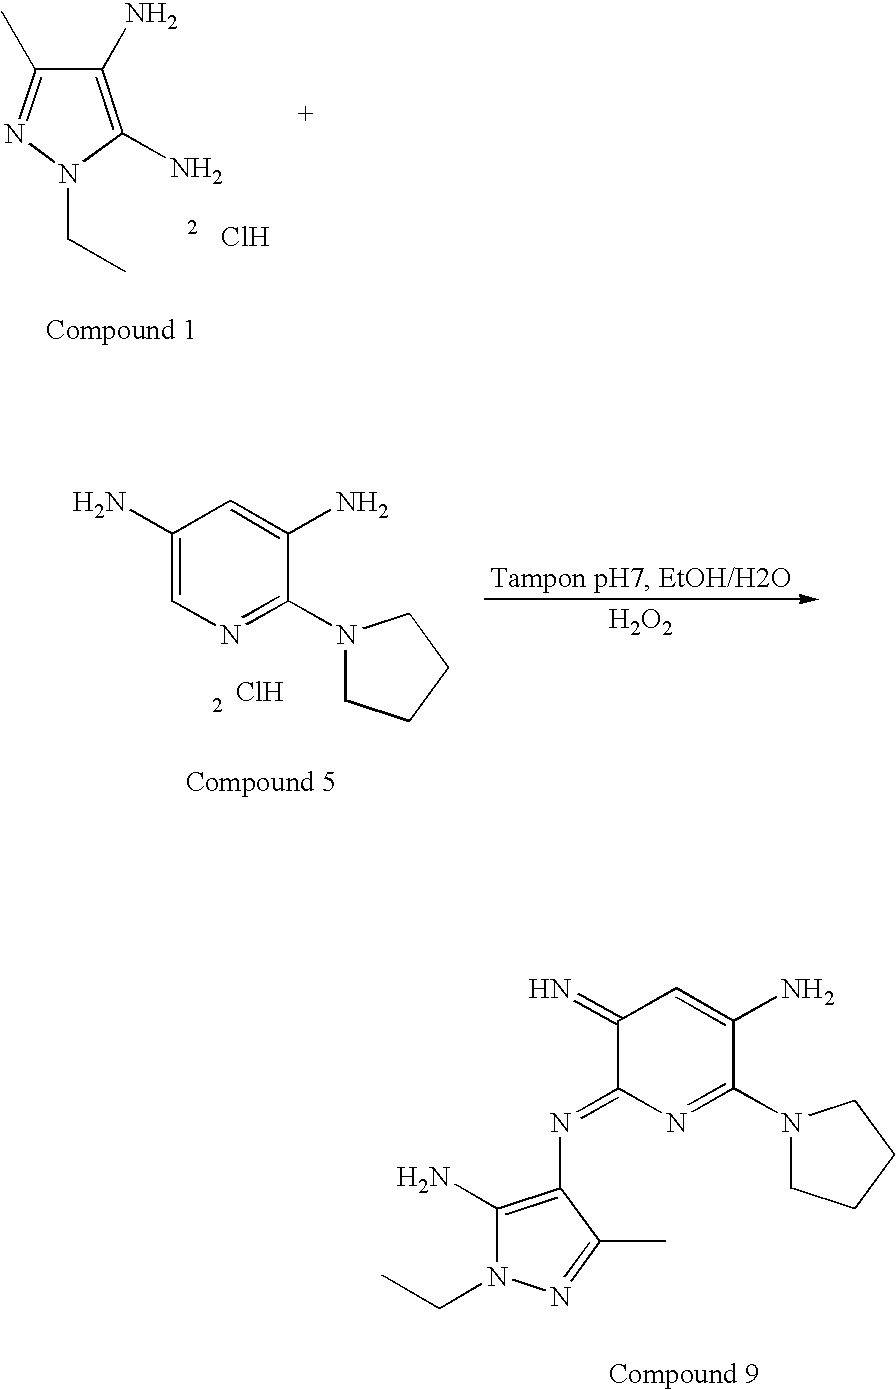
C1(N)=CN=C(N2CCCC2)C(N)=C1.Cl.[H2O2].C(N1C(N)=C(N=C2N=C(N3CCCC3)C(N)=CC2=N)C(C)=N1)C.C1(N)=C(N)N(CC)N=C1C.Cl
